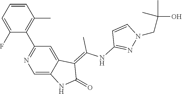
C1=CC=C(F)C(C2=NC=C3C(=C2)C(=C(NC2=NN(CC(O)(C)C)C=C2)C)C(=O)N3)=C1C
